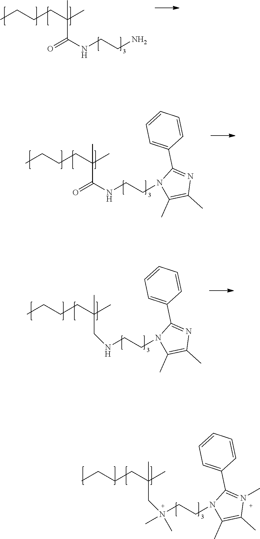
CCCCC(C)(C(NCCN)=O)C.CCCCC(C)(C(NCCN1C(C)=C(C)N=C1C1=CC=CC=C1)=O)C.CCCCC(C)(CNCCN1C(C)=C(C)N=C1C1=CC=CC=C1)C.CCCCC(C)(CN(CCN1C(C)=C(C)N(C)=C1C1=CC=CC=C1)(C)C)C
